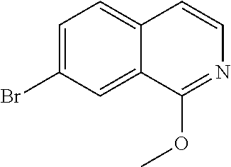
C1=C(Br)C=C2C(=C1)C=CN=C2OC
